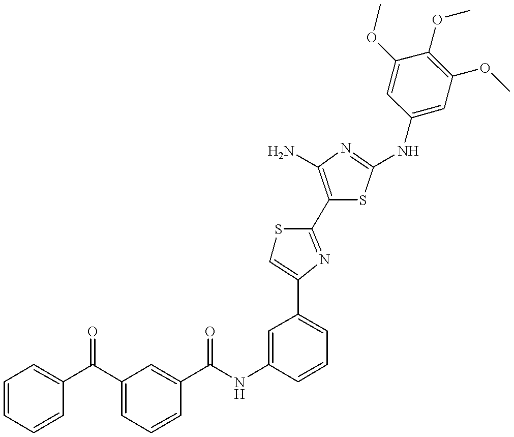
C1=CC(C(NC2=CC(C3=CSC(C4=C(N)N=C(NC5=CC(OC)=C(OC)C(OC)=C5)S4)=N3)=CC=C2)=O)=CC(C(C2=CC=CC=C2)=O)=C1
